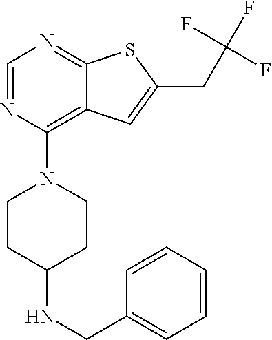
C1=NC(N2CCC(NCC3=CC=CC=C3)CC2)=C2C(=N1)SC(CC(F)(F)F)=C2
